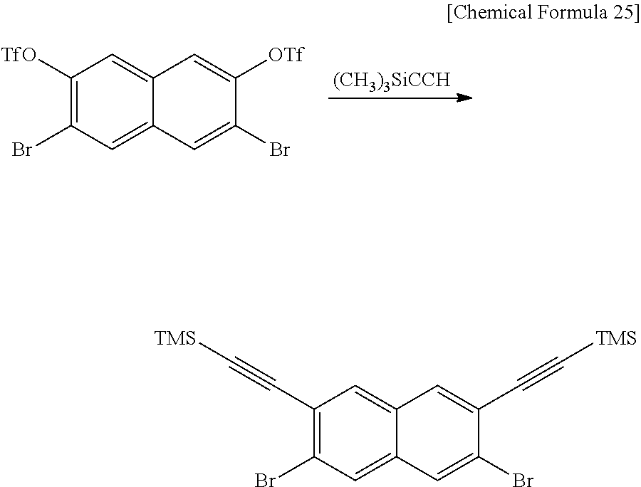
[(CH3)3SiCCH].C1([TfO])=C(Br)C=C2C(=C1)C=C([OTf])C(Br)=C2.C1(C#C[TMS])=C(Br)C=C2C(=C1)C=C(C#C[TMS])C(Br)=C2
